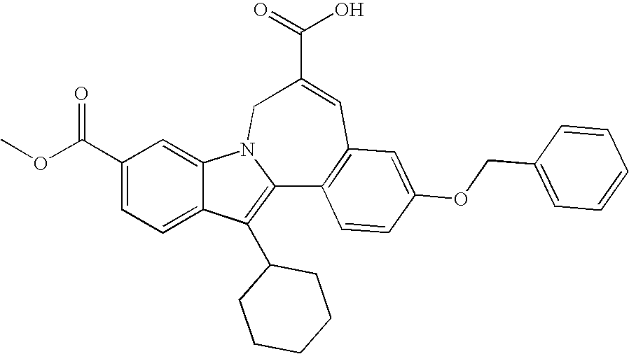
C1(C(OC)=O)=CC=C2C(=C1)N1C(=C2C2CCCCC2)C2=C(C=C(C(=O)O)C1)C=C(OCC1=CC=CC=C1)C=C2
